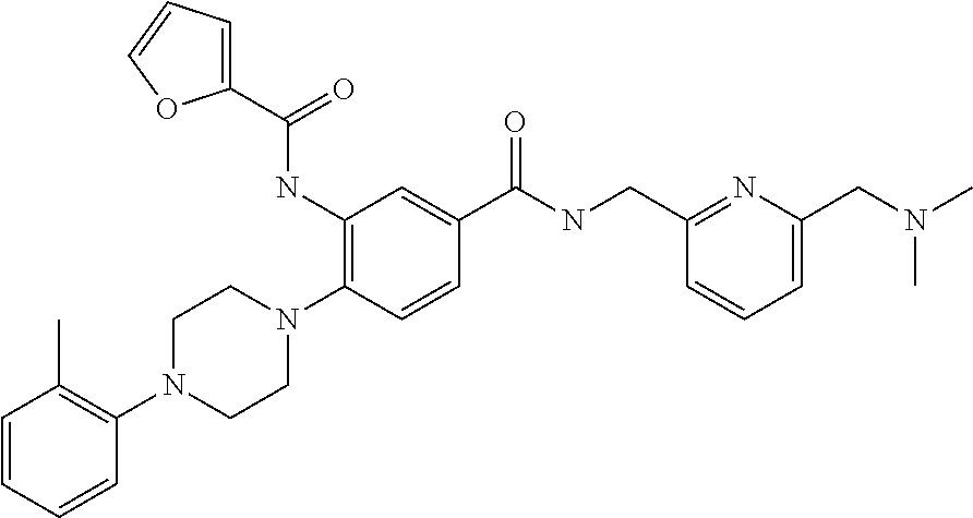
C1(NC(=O)C2=CC=CO2)=C(N2CCN(C3=C(C)C=CC=C3)CC2)C=CC(C(=O)NCC2=NC(CN(C)C)=CC=C2)=C1
